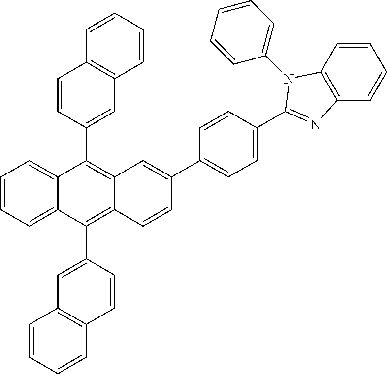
C1=CC=CC2=C1C=C(C1=C3C(=C(C4=CC5=C(C=C4)C=CC=C5)C4=CC=CC=C14)C=C(C1=CC=C(C4=NC5=C(N4C4=CC=CC=C4)C=CC=C5)C=C1)C=C3)C=C2
